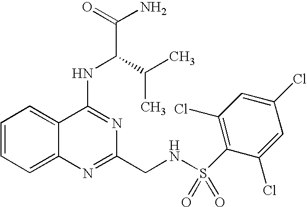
C1=CC=C2C(=C1)C(NC(C(C)C)C(N)=O)=NC(CNS(=O)(=O)C1=C(Cl)C=C(Cl)C=C1Cl)=N2
